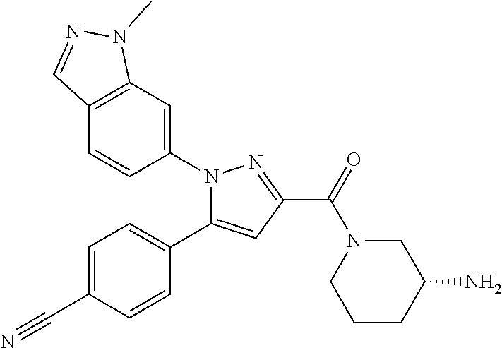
C12=C(C=C(N3C(C4=CC=C(C#N)C=C4)=CC(C(=O)N4CCCC(N)C4)=N3)C=C1)N(C)N=C2
